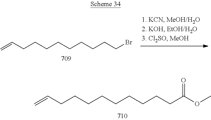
C(CCCCCCCCBr)C=C.C(CCCCCCCCC(OC)=O)C=C
